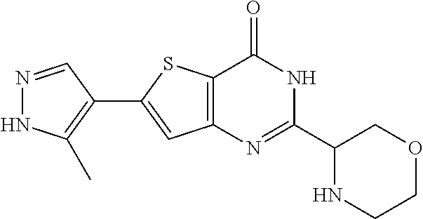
N1=CC(C2=CC3=C(S2)C(=O)NC(C2NCCOC2)=N3)=C(C)N1
